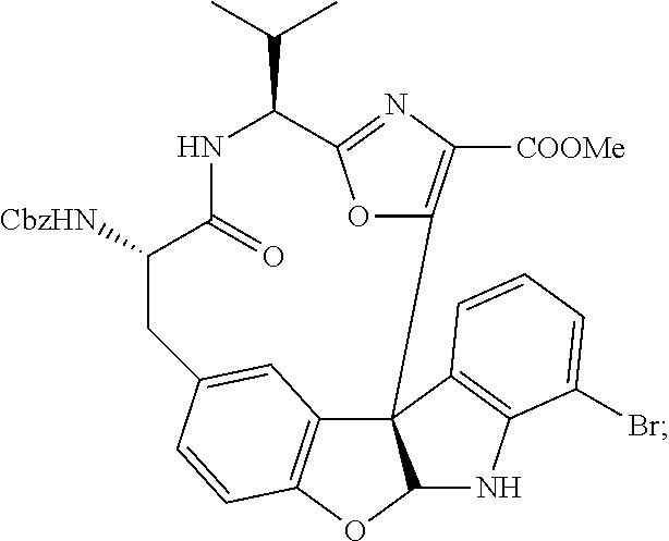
C123C4=C(OC1NC1=C2C=CC=C1Br)C=CC(=C4)CC([CbzHN])C(=O)NC(C(C)C)C1=NC([COOMe])=C3O1
